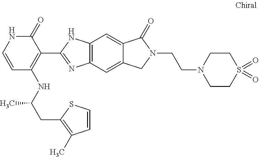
C12=C(C=C3C(=C1)C(=O)N(CCN1CCS(=O)(=O)CC1)C3)N=C(C1=C(NC(CC3=C(C)C=CS3)C)C=CNC1=O)N2
